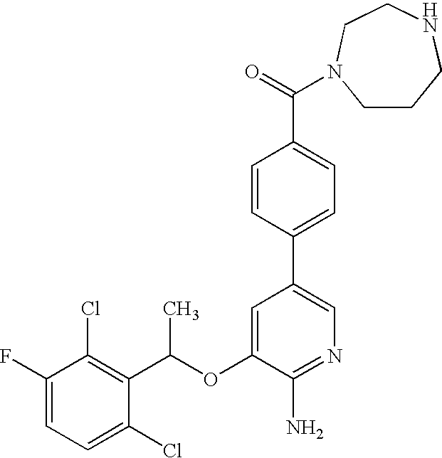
FC1=CC=C(Cl)C(C(OC2=CC(C3=CC=C(C(=O)N4CCCNCC4)C=C3)=CN=C2N)C)=C1Cl
